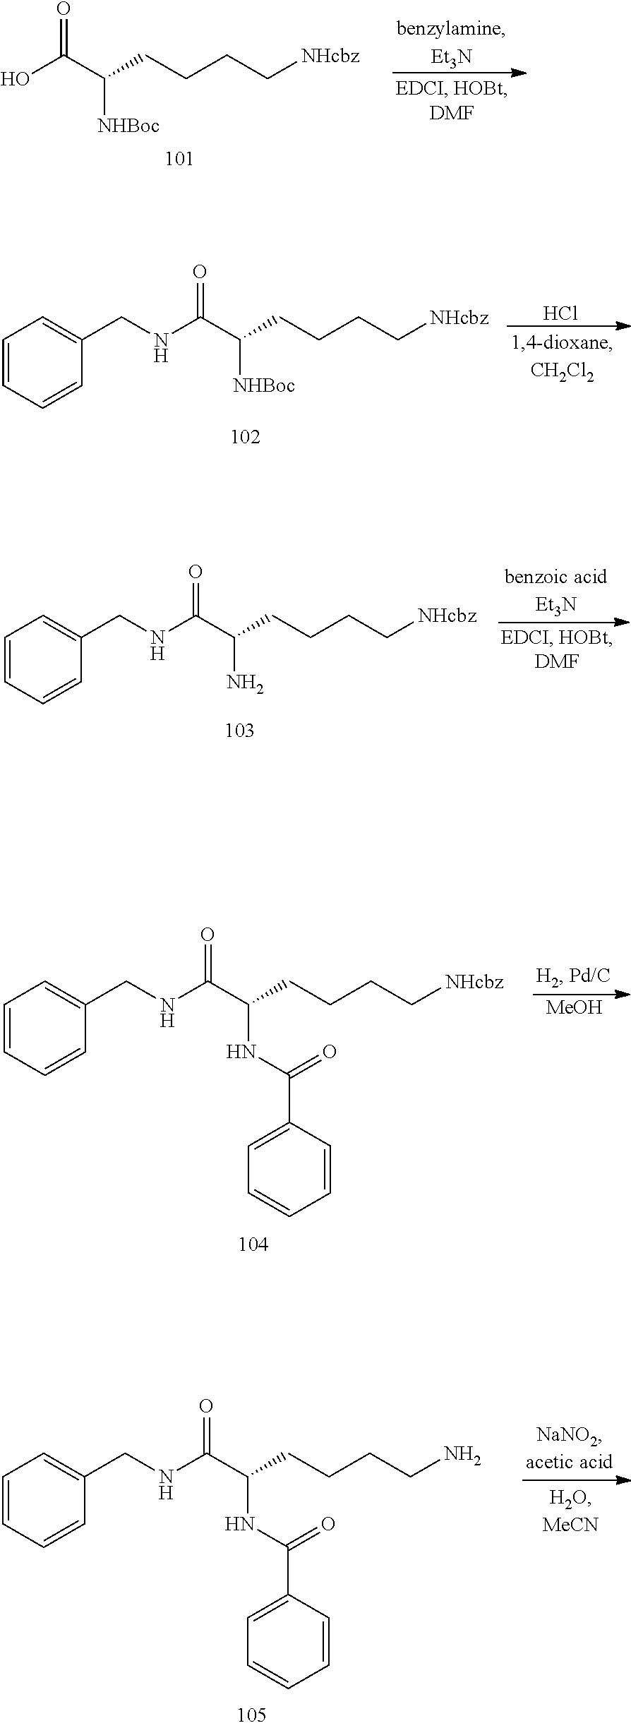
OC(C(CCCC[NHcbz])[NHBoc])=O.Cl.C1=CC=CC(CNC(C(CCCC[NHcbz])[NHBoc])=O)=C1.C1=CC=CC(CNC(C(CCCC[NHcbz])N)=O)=C1.[MeOH].C1=CC=CC(CNC(C(CCCC[NHcbz])NC(C2=CC=CC=C2)=O)=O)=C1.C1=CC=CC(CNC(C(CCCCN)NC(C2=CC=CC=C2)=O)=O)=C1
